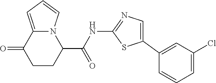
C1CC(C(=O)NC2=NC=C(C3=CC(Cl)=CC=C3)S2)N2C(=CC=C2)C1=O
